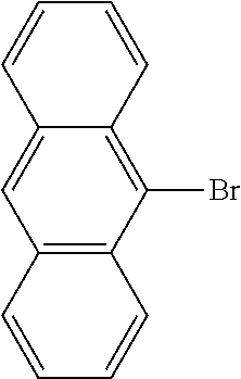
C12=C(C=CC=C1)C=C1C(=C2Br)C=CC=C1
